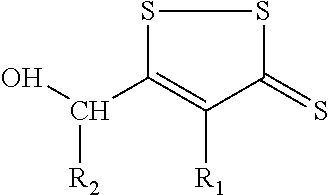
S1C(C(O)[R2])=C([R1])C(=S)S1
